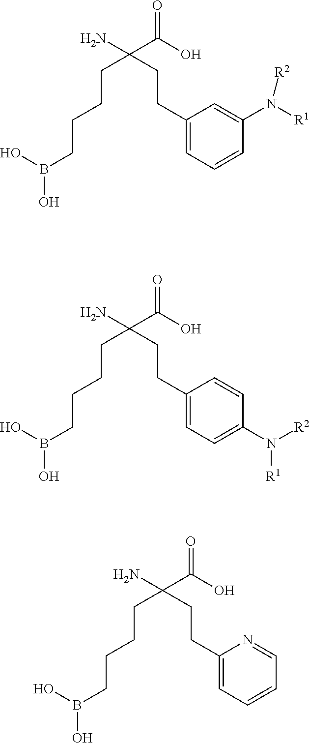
OB(O)CCCCC(N)(C(=O)O)CCC1=CC=CC(N([R2])[R1])=C1.OB(O)CCCCC(N)(C(=O)O)CCC1=CC=C(N([R1])[R2])C=C1.OB(O)CCCCC(N)(C(=O)O)CCC1=CC=CC=N1
